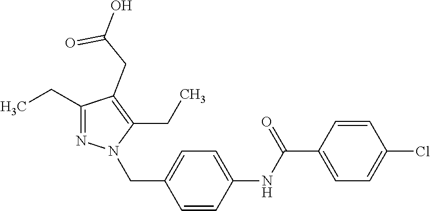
C1(CC)=NN(CC2=CC=C(NC(C3=CC=C(Cl)C=C3)=O)C=C2)C(CC)=C1CC(=O)O
